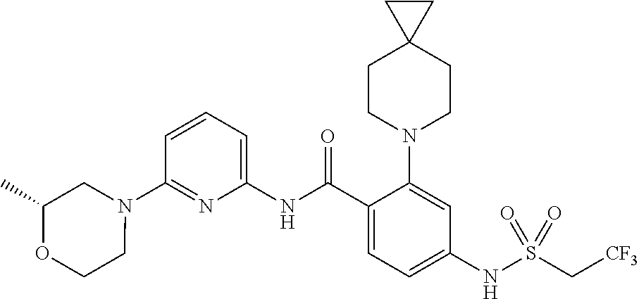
N1(C2=NC(NC(C3=CC=C(NS(C[CF3])(=O)=O)C=C3N3CCC4(CC3)CC4)=O)=CC=C2)CC(C)OCC1
